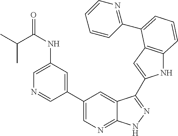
C1(C2=CN=C3C(=C2)C(C2=CC4=C(N2)C=CC=C4C2=NC=CC=C2)=NN3)=CC(NC(C(C)C)=O)=CN=C1
